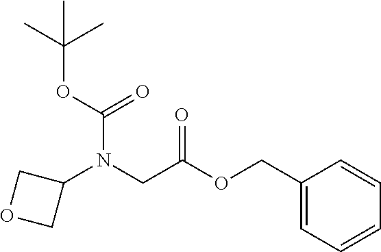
C1(COC(CN(C2COC2)C(OC(C)(C)C)=O)=O)=CC=CC=C1
